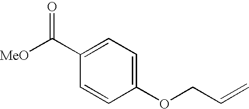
C1(C([MeO])=O)=CC=C(OCC=C)C=C1
